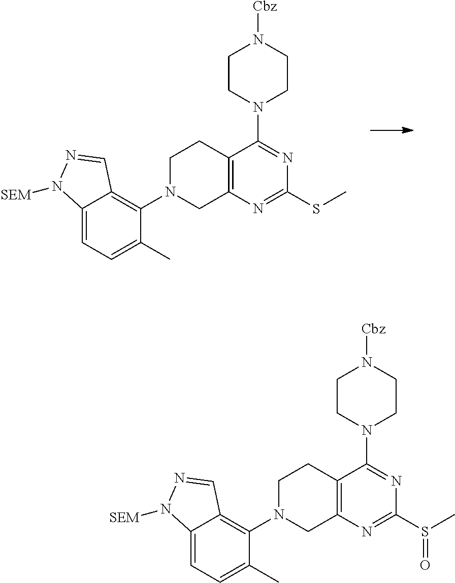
C12=C(N=C(S(C)=O)N=C1N1CCN([Cbz])CC1)CN(C1=C3C(=CC=C1C)N([SEM])N=C3)CC2.C12=C(N=C(SC)N=C1N1CCN([Cbz])CC1)CN(C1=C3C(=CC=C1C)N([SEM])N=C3)CC2
